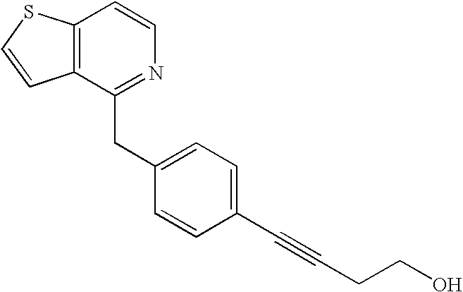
C12=C(C(CC3=CC=C(C#CCCO)C=C3)=NC=C1)C=CS2
